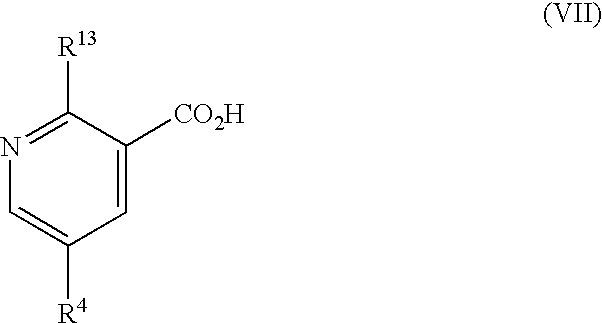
C1=C([R4])C=C([CO2H])C([R13])=N1
